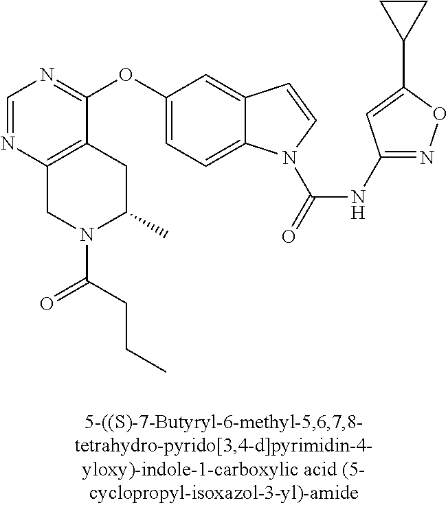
O(C1=CC=C2C(=C1)C=CN2C(=O)NC1=NOC(C2CC2)=C1)C1=NC=NC2=C1CC(C)N(C(CCC)=O)C2
